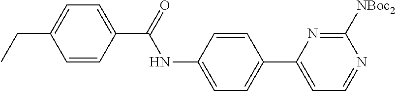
C1=CC(C(=O)NC2=CC=C(C3=CC=NC([NBoc2])=N3)C=C2)=CC=C1CC
